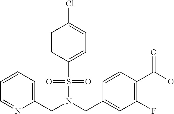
C1=CC(S(N(CC2=CC(F)=C(C(OC)=O)C=C2)CC2=CC=CC=N2)(=O)=O)=CC=C1Cl
